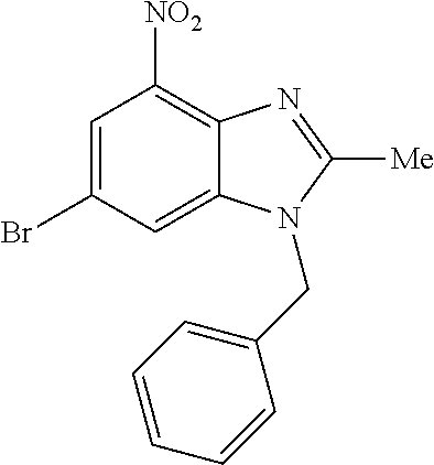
C1=C(Br)C=C2C(=C1[NO2])N=C([Me])N2CC1=CC=CC=C1
